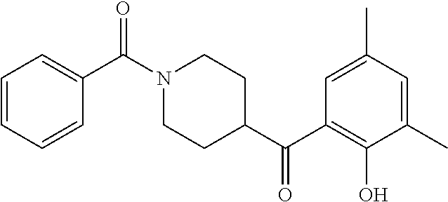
C1=CC=CC(C(N2CCC(C(C3=C(O)C(C)=CC(C)=C3)=O)CC2)=O)=C1
